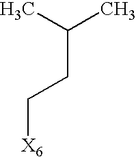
C(CC[X6])(C)C
